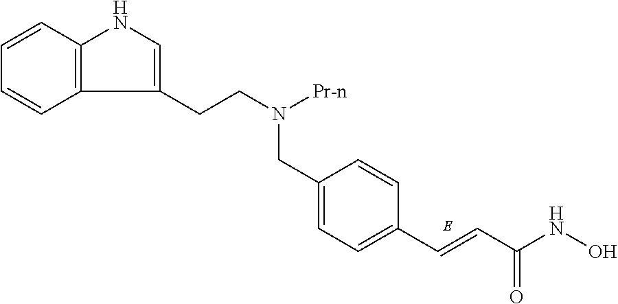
C1=C(CN([Pr-n])CCC2=CNC3=C2C=CC=C3)C=CC(C=CC(NO)=O)=C1
